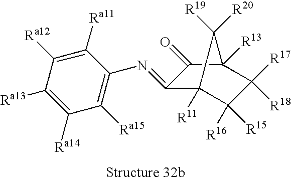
C1(=NC2=C([Ra15])C([Ra14])=C([Ra13])C([Ra12])=C2[Ra11])C2([R11])C([R15])([R16])C([R17])([R18])C([R13])(C1=O)C2([R20])[R19]
